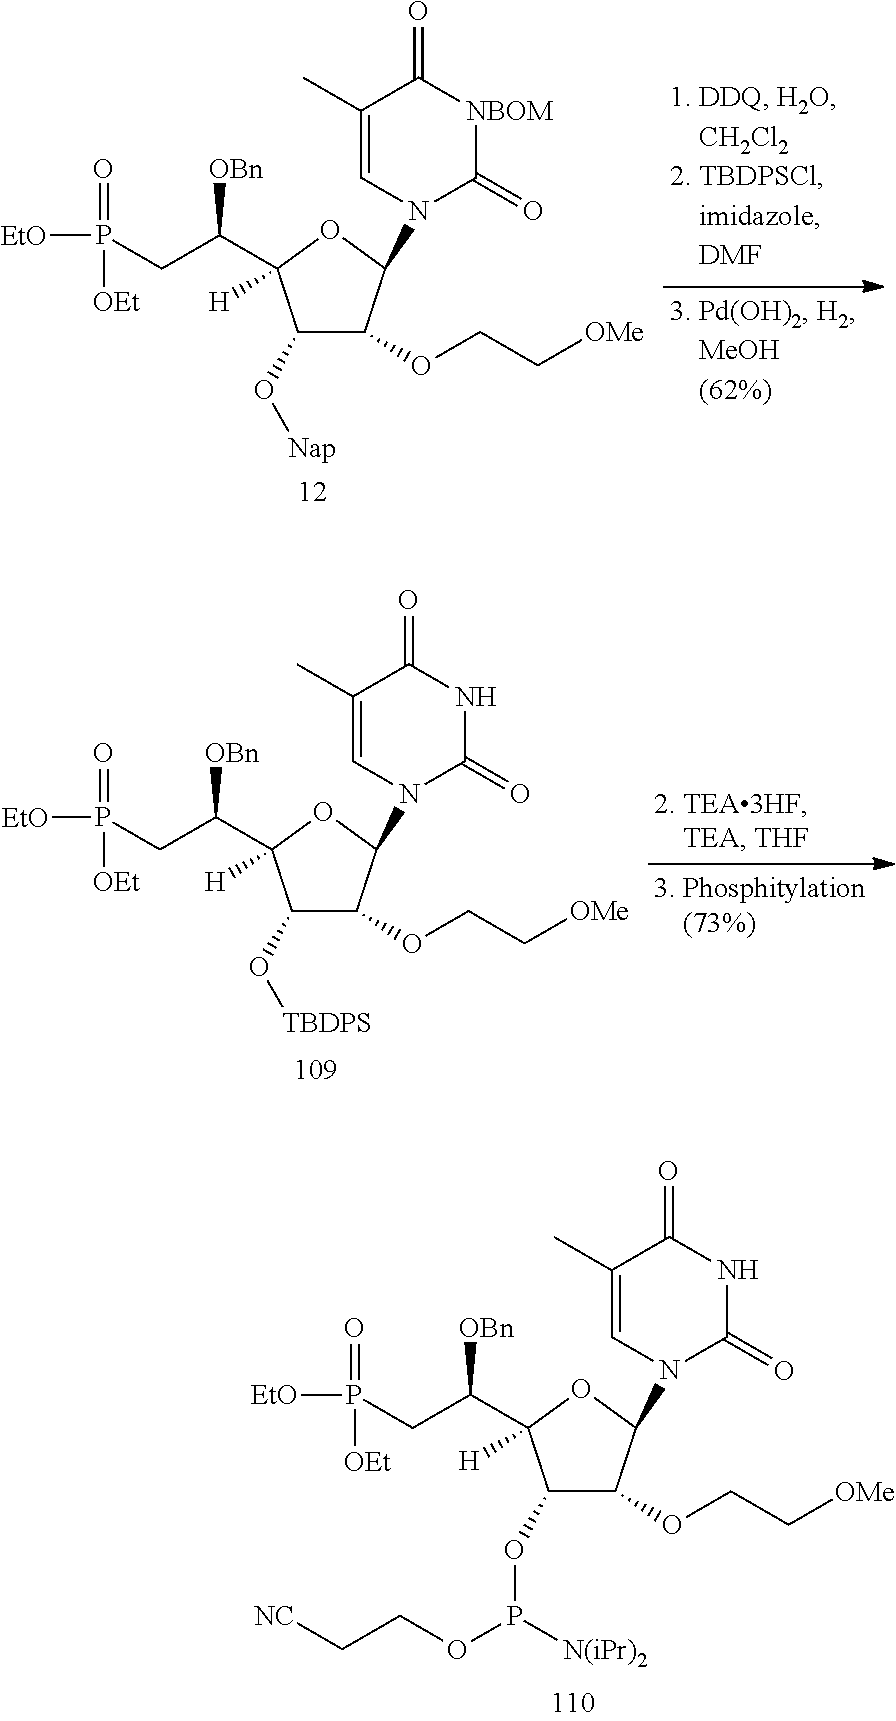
C1(O[Nap])C(OCC[OMe])C(N2C(=O)[NBOM]C(=O)C(C)=C2)OC1([H])C(CP([OEt])(=O)[EtO])[OBn].C1(O[TBDPS])C(OCC[OMe])C(N2C(=O)NC(=O)C(C)=C2)OC1([H])C(CP([OEt])(=O)[EtO])[OBn].C1(OP([N(iPr)2])OCC[NC])C(OCC[OMe])C(N2C(=O)NC(=O)C(C)=C2)OC1([H])C(CP([OEt])(=O)[EtO])[OBn]
